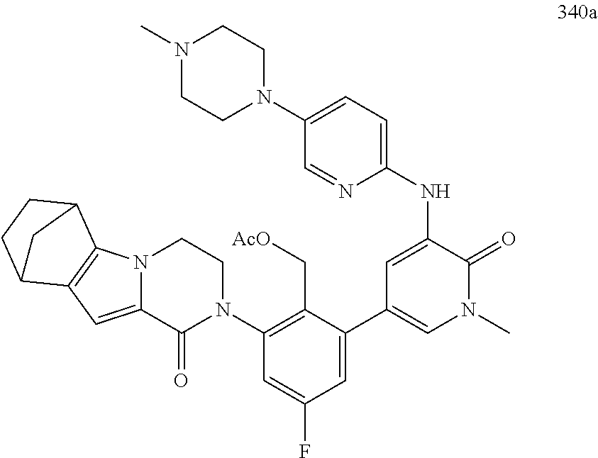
N12C(=CC3=C1C1CCC3C1)C(=O)N(C1=C(C[AcO])C(C3=CN(C)C(=O)C(NC4=CC=C(N5CCN(C)CC5)C=N4)=C3)=CC(F)=C1)CC2
